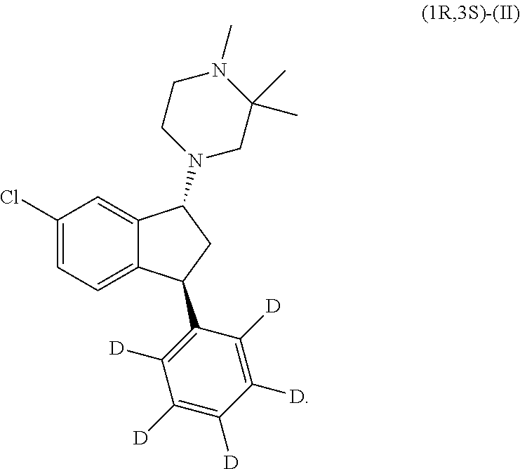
C12=CC(Cl)=CC=C1C(C1=C([D])C([D])=C([D])C([D])=C1[D])CC2N1CC(C)(C)N(C)CC1
